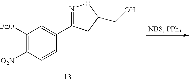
C1([BnO])=C([O2N])C=CC(C2=NOC(CO)C2)=C1
